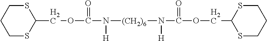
C1SC(COC(N([(CH2)6]N(C(OCC2SCCCS2)=O)[H])[H])=O)SCC1
